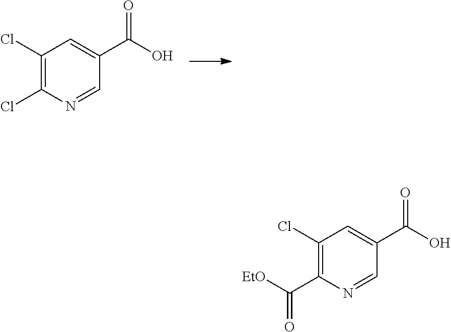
C1(Cl)=C(Cl)N=CC(C(O)=O)=C1.C1(Cl)=C(C([EtO])=O)N=CC(C(O)=O)=C1
